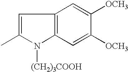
C1=C(C)N([(CH2)3COOH])C2=C1C=C([OCH3])C([OCH3])=C2
